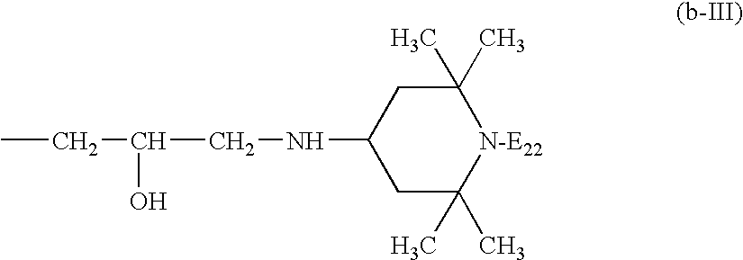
C1(NCC(CC)O)CC(C)(C)[N-E22]C(C)(C)C1
